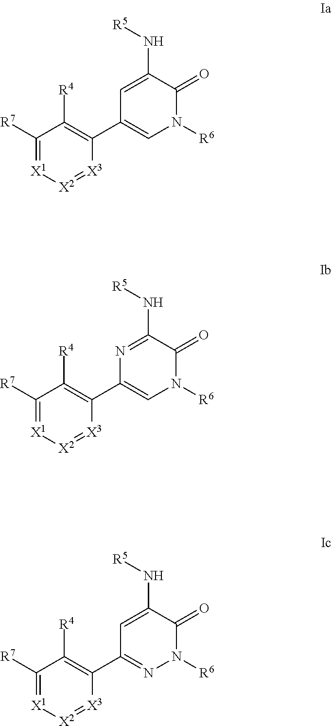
C1([R7])=[X1][X2]=[X3]C(C2=CN([R6])C(=O)C(N[R5])=C2)=C1[R4].C1([R7])=[X1][X2]=[X3]C(C2=CN([R6])C(=O)C(N[R5])=N2)=C1[R4].C1([R7])=[X1][X2]=[X3]C(C2=NN([R6])C(=O)C(N[R5])=C2)=C1[R4]
